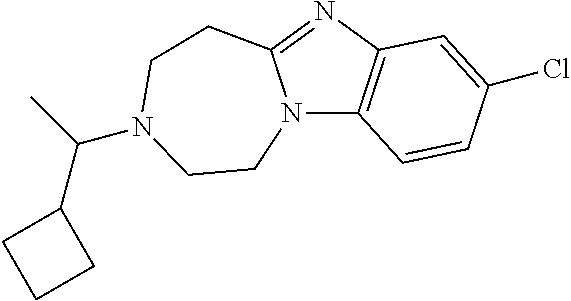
N12C3=C(N=C1CCN(C(C)C1CCC1)CC2)C=C(Cl)C=C3
